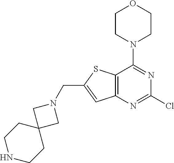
C1CN(C2=NC(Cl)=NC3=C2SC(CN2CC4(C2)CCNCC4)=C3)CCO1
